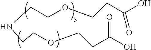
N(CCOCCC(O)=O)CCOCCC(O)=O
